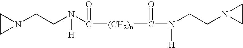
C1CN1CCN(C([(CH2)n]C(N(CCN1CC1)[H])=O)=O)[H]
